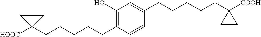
C1(CCCCCC2([HOOC])CC2)=C(O)C=C(CCCCCC2([COOH])CC2)C=C1
